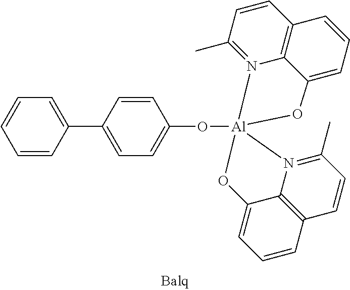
C1(C2=CC=C(O[Al]34(N5=C(C)C=CC6=C5C(=CC=C6)O3)N3=C(C)C=CC5=C3C(=CC=C5)O4)C=C2)=CC=CC=C1
